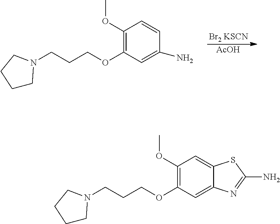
C1(OC)=C(OCCCN2CCCC2)C=C(N)C=C1.[Br2 KSCN].[AcOH].C1(OC)=C(OCCCN2CCCC2)C=C2C(=C1)SC(N)=N2
